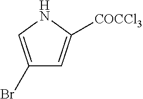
C1(Br)=CNC([COCCl3])=C1
